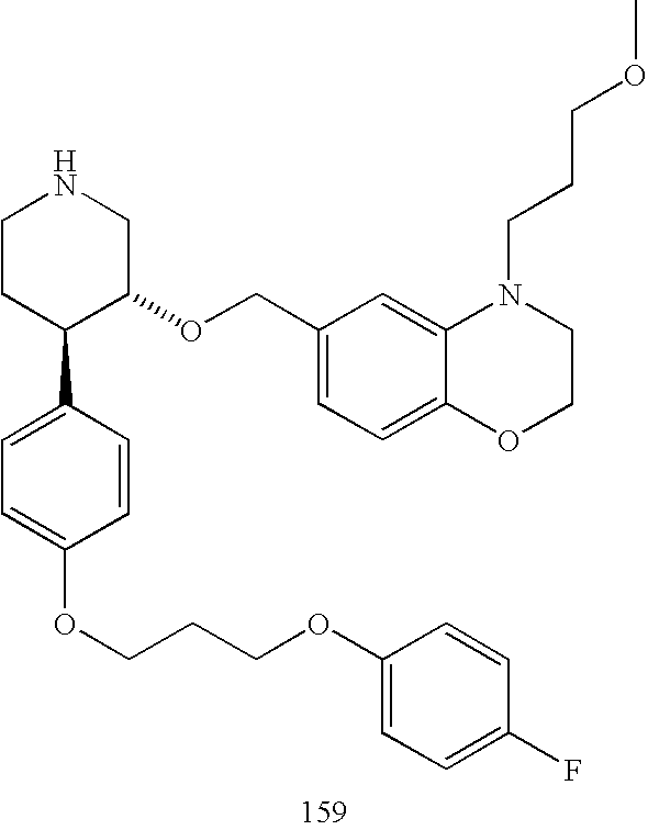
C1CC(C2=CC=C(OCCCOC3=CC=C(F)C=C3)C=C2)C(OCC2=CC=C3C(=C2)N(CCCOC)CCO3)CN1
